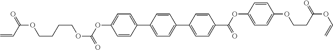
C1=CC(C2=CC=C(C3=CC=C(C(=O)OC4=CC=C(OCCC(OC=C)=O)C=C4)C=C3)C=C2)=CC=C1OC(OCCCCOC(C=C)=O)=O
